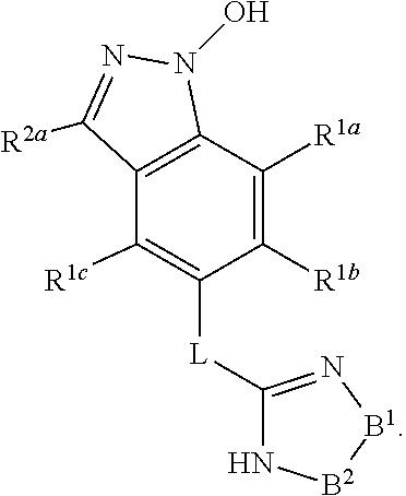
C1([R1b])=C([R1a])C2=C(C([R1c])=C1[L]C1=N[B1][B2]N1)C([R2a])=NN2O
